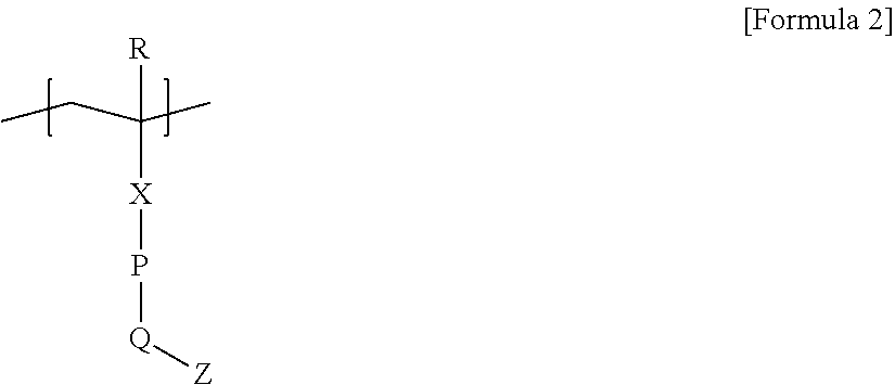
CCC(C)([R])[X]P[Q][Z]
